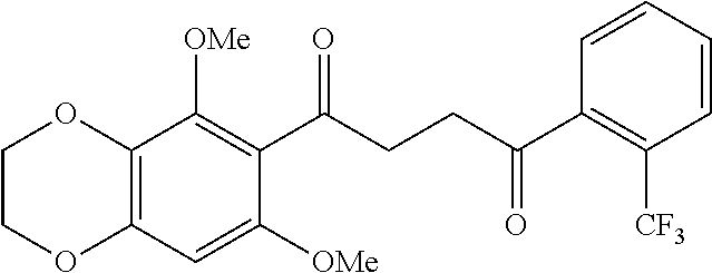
C12=C(C=C([OMe])C(C(CCC(C3=C([CF3])C=CC=C3)=O)=O)=C1[OMe])OCCO2
